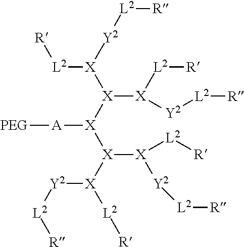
[X]([X]([X]([X]([Y2][L2][R])[L2][R])[X]([Y2][L2][R])[L2][R])[A][PEG])([X]([L2][R])[Y2][L2][R])[X]([L2][R])[Y2][L2][R]
